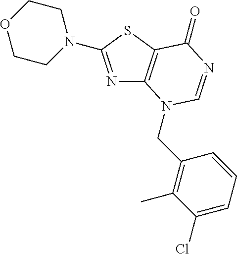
N1=C(N2CCOCC2)SC2=C1N(CC1=C(C)C(Cl)=CC=C1)C=NC2=O
